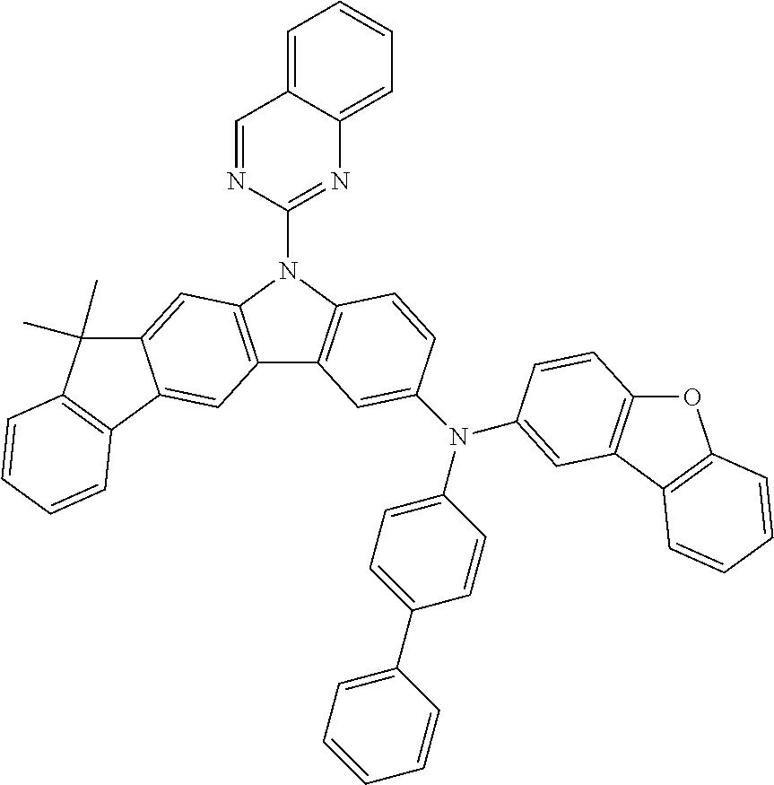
C1=NC(N2C3=C(C4=C2C=C2C(=C4)C4=C(C2(C)C)C=CC=C4)C=C(N(C2=CC=C(C4=CC=CC=C4)C=C2)C2=CC4=C(OC5=C4C=CC=C5)C=C2)C=C3)=NC2=CC=CC=C12
